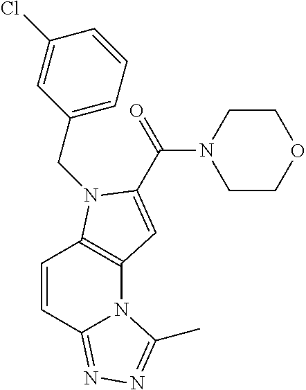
C1=CC2=NN=C(C)N2C2=C1N(CC1=CC=CC(Cl)=C1)C(C(=O)N1CCOCC1)=C2
